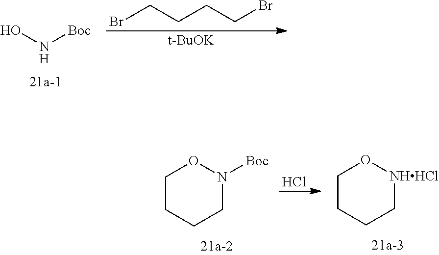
BrCCCCBr.[t-BuOK].N([Boc])O.Cl.C1CCCN([Boc])O1.C1CCC[NHHCl]O1
